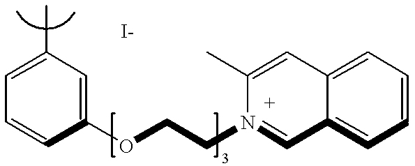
C1=C(C)C=C(OCCN2=CC3=CC=CC=C3C=C2C)C=C1
